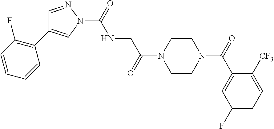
O=C(N1CCN(C(=O)CNC(N2N=CC(C3=C(F)C=CC=C3)=C2)=O)CC1)C1=CC(F)=CC=C1[CF3]
